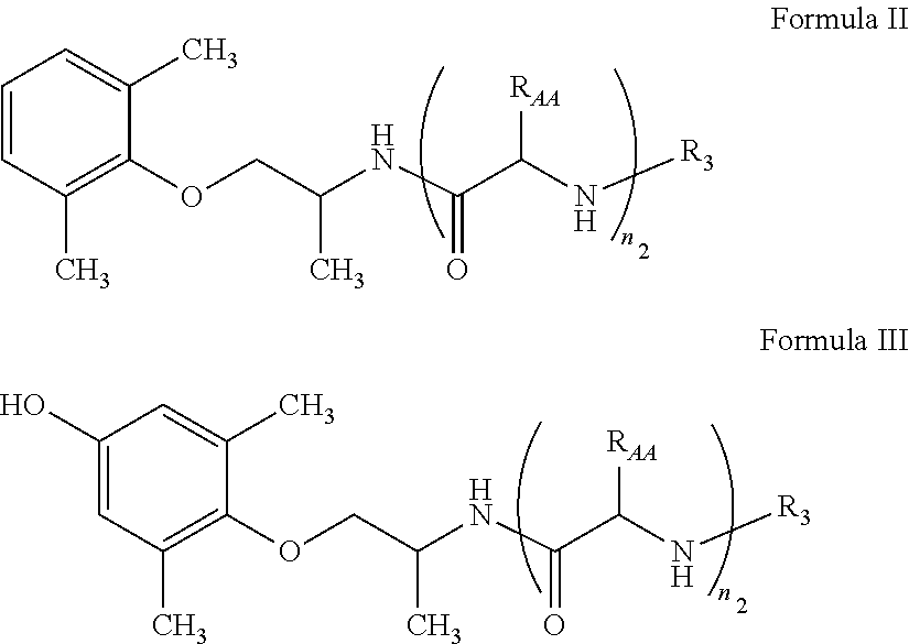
C1=CC(C)=C(OCC(C)NC(=O)C([RAA])N[R3])C(C)=C1.C1(O)=CC(C)=C(OCC(C)NC(=O)C([RAA])N[R3])C(C)=C1
